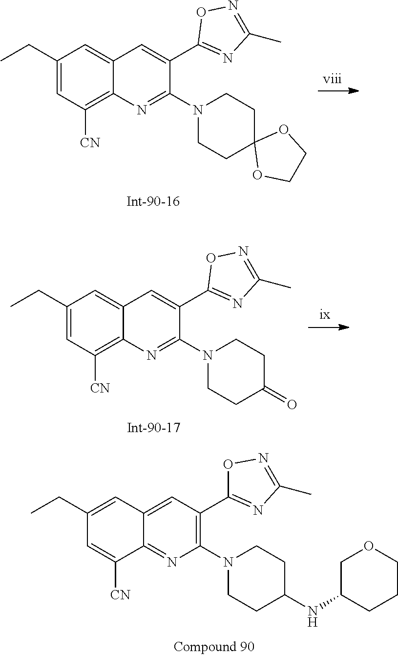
C12=C([CN])C=C(CC)C=C1C=C(C1=NC(C)=NO1)C(N1CCC(=O)CC1)=N2.C12=C([CN])C=C(CC)C=C1C=C(C1=NC(C)=NO1)C(N1CCC3(CC1)OCCO3)=N2.C12=NC(N3CCC(NC4CCCOC4)CC3)=C(C3=NC(C)=NO3)C=C1C=C(CC)C=C2[CN]
